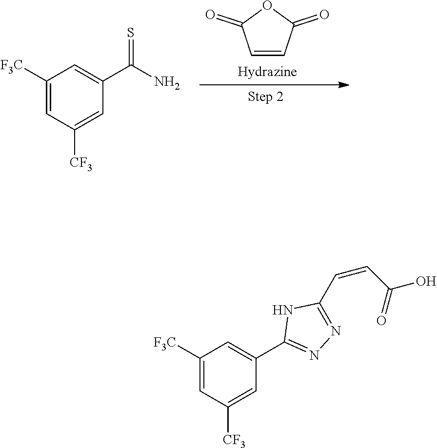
C1([F3C])=CC([CF3])=CC(C(=S)N)=C1.C1=CC(=O)OC1=O.C1([F3C])=CC([CF3])=CC(C2=NN=C(C=CC(O)=O)N2)=C1
